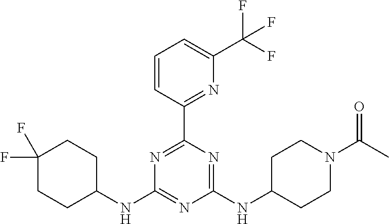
C1(NC2CCC(F)(F)CC2)=NC(NC2CCN(C(C)=O)CC2)=NC(C2=NC(C(F)(F)F)=CC=C2)=N1
